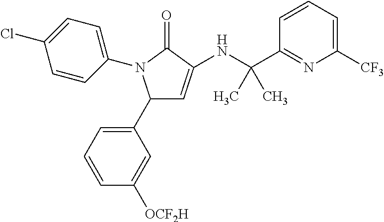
C1(C2=CC=CC([OCF2H])=C2)C=C(NC(C2=NC([CF3])=CC=C2)(C)C)C(=O)N1C1=CC=C(Cl)C=C1
